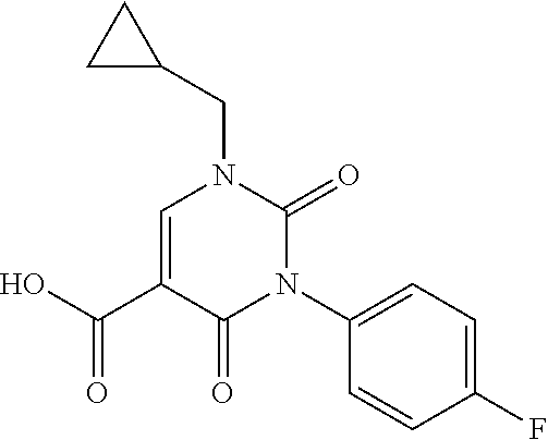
C1=C(C(O)=O)C(=O)N(C2=CC=C(F)C=C2)C(=O)N1CC1CC1
